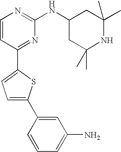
C1=CC(C2=CC=C(C3=CC(N)=CC=C3)S2)=NC(NC2CC(C)(C)NC(C)(C)C2)=N1
